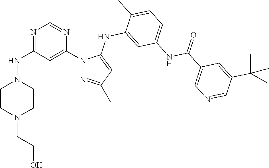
N1=C(NN2CCN(CCO)CC2)C=C(N2N=C(C)C=C2NC2=CC(NC(C3=CN=CC(C(C)(C)C)=C3)=O)=CC=C2C)N=C1
